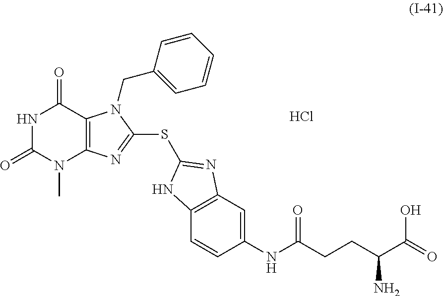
Cl.N1C(=O)N(C)C2=C(C1=O)N(CC1=CC=CC=C1)C(SC1=NC3=C(C=CC(NC(CCC(N)C(O)=O)=O)=C3)N1)=N2
